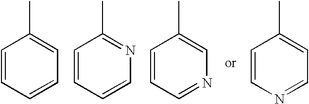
C1=CC=CC=C1C.C1=CC=CN=C1C.C1=CC=NC=C1C.C1=CN=CC=C1C
